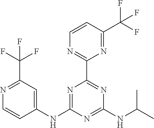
C1(NC2=CC(C(F)(F)F)=NC=C2)=NC(C2=NC=CC(C(F)(F)F)=N2)=NC(NC(C)C)=N1
